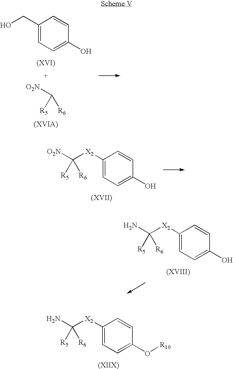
C1(CO)=CC=C(O)C=C1.[O2N]C([R5])[R6].C1([X2]C([O2N])([R5])[R6])=CC=C(O)C=C1.C1([X2]C(N)([R5])[R6])=CC=C(O)C=C1.C1([X2]C(N)([R5])[R6])=CC=C(O[R10])C=C1
